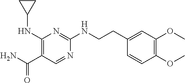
C(C1=C(NC2CC2)N=C(NCCC2=CC(OC)=C(OC)C=C2)N=C1)(=O)N
